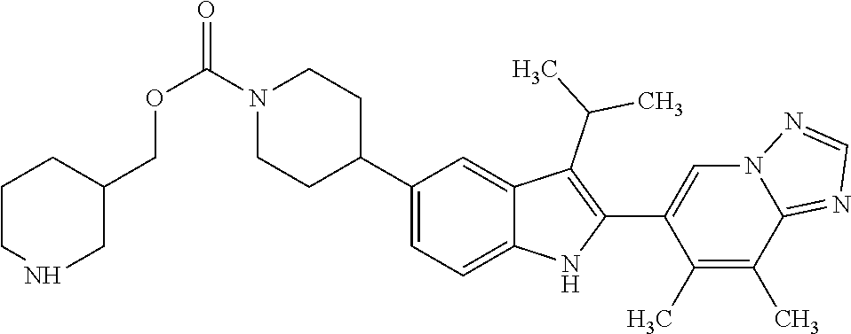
N1(C(OCC2CNCCC2)=O)CCC(C2=CC=C3C(=C2)C(C(C)C)=C(C2=CN4C(=NC=N4)C(C)=C2C)N3)CC1
